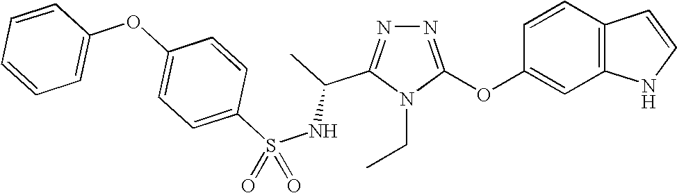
N1=C(OC2=CC3=C(C=C2)C=CN3)N(CC)C(C(NS(C2=CC=C(OC3=CC=CC=C3)C=C2)(=O)=O)C)=N1
